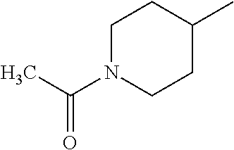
C1N(C(C)=O)CCC(C)C1
